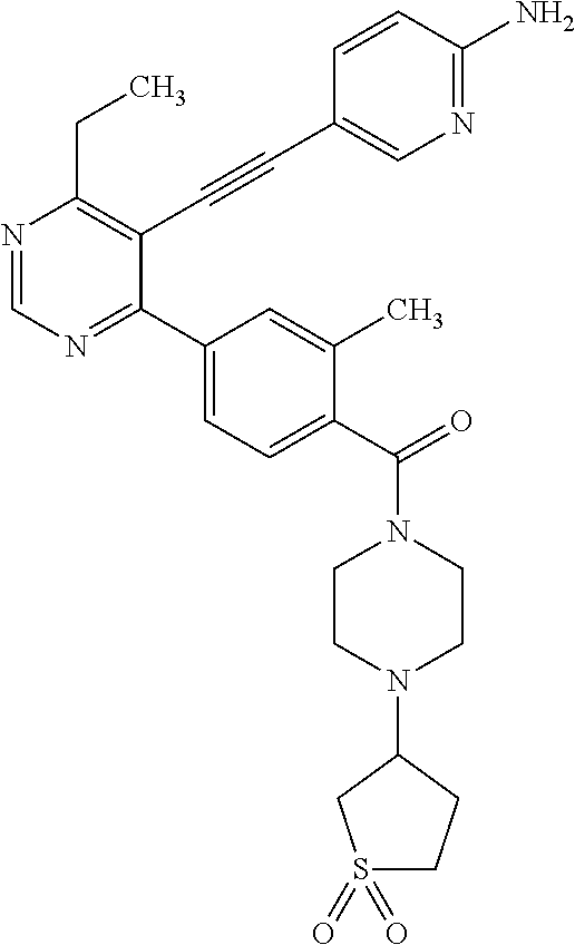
N1=CN=C(C2=CC=C(C(=O)N3CCN(C4CS(=O)(=O)CC4)CC3)C(C)=C2)C(C#CC2=CN=C(N)C=C2)=C1CC
